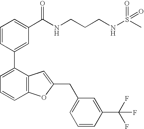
C1=CC(C2=CC=CC3=C2C=C(CC2=CC=CC(C(F)(F)F)=C2)O3)=CC(C(NCCCNS(C)(=O)=O)=O)=C1
